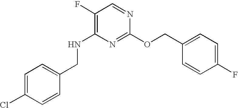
C1(F)=CC=C(COC2=NC(NCC3=CC=C(Cl)C=C3)=C(F)C=N2)C=C1
